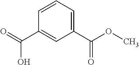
C1=CC=C(C(OC)=O)C=C1C(=O)O
